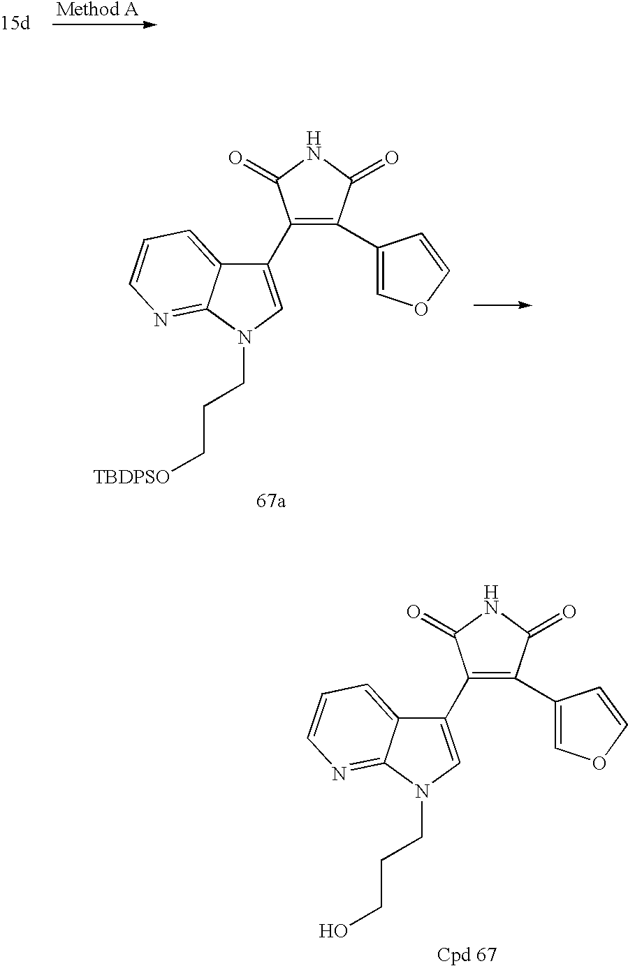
C1(C2=CN(CCC[TBDPSO])C3=NC=CC=C23)=C(C2=COC=C2)C(=O)NC1=O.C1(C2=CN(CCCO)C3=NC=CC=C23)=C(C2=COC=C2)C(=O)NC1=O
